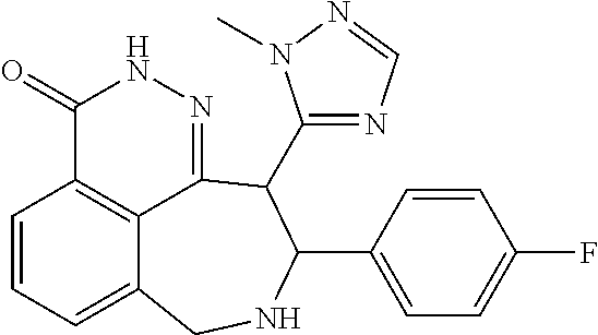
C1=CC=C2C3=C1C(=O)NN=C3C(C1=NC=NN1C)C(C1=CC=C(F)C=C1)NC2
